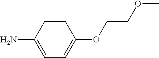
C1=CC(N)=CC=C1OCCOC
